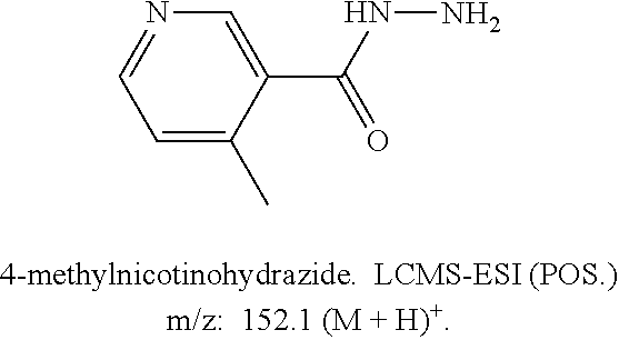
C1=C(C)C(C(=O)NN)=CN=C1
